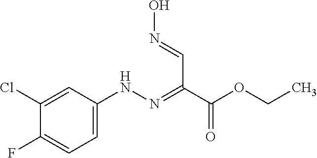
C1=C(NN=C(C=NO)C(OCC)=O)C=C(Cl)C(F)=C1
